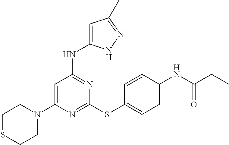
C1CN(C2=CC(NC3=CC(C)=NN3)=NC(SC3=CC=C(NC(CC)=O)C=C3)=N2)CCS1
